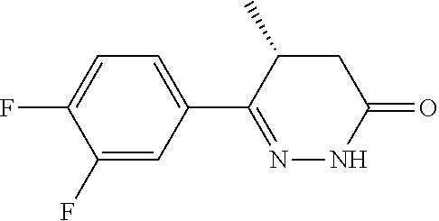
FC1=CC=C(C2=NNC(=O)CC2C)C=C1F
